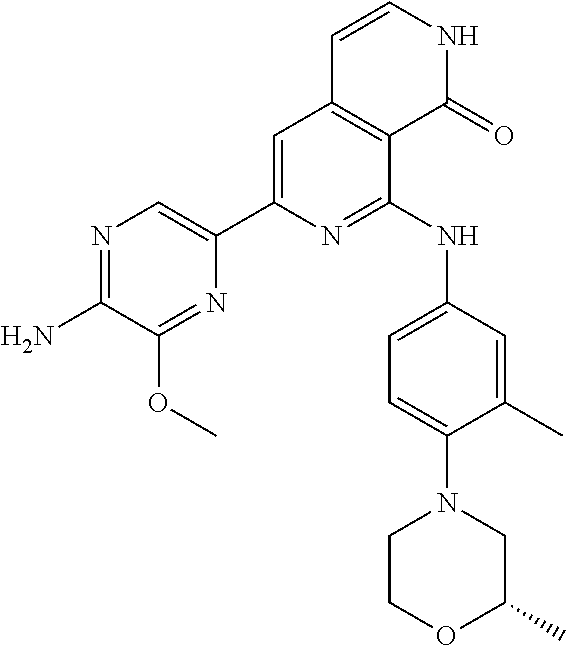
N1=C(N)C(OC)=NC(C2=CC3=C(C(NC4=CC=C(N5CCOC(C)C5)C(C)=C4)=N2)C(=O)NC=C3)=C1
